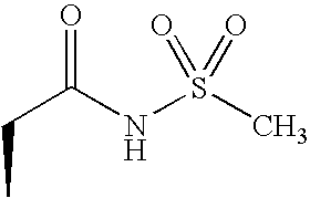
CCC(NS(C)(=O)=O)=O
